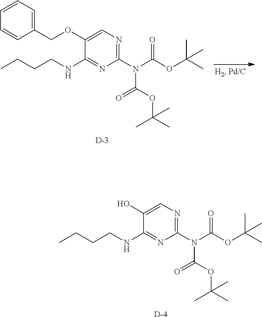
C1(COC2=CN=C(N(C(OC(C)(C)C)=O)C(OC(C)(C)C)=O)N=C2NCCCC)=CC=CC=C1.[D].[D].OC1=CN=C(N(C(OC(C)(C)C)=O)C(OC(C)(C)C)=O)N=C1NCCCC
